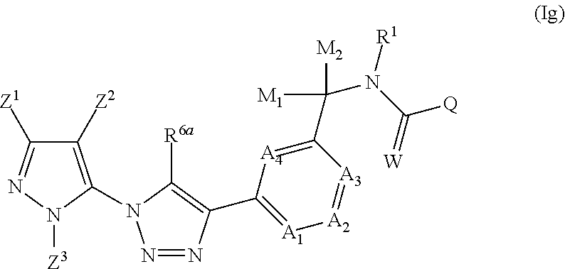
C1([Z2])=C(N2N=NC(C3=[A1][A2]=[A3]C(C(N(C(=[W])[Q])[R1])([M1])[M2])=[A4]3)=C2[R6a])N([Z3])N=C1[Z1]
